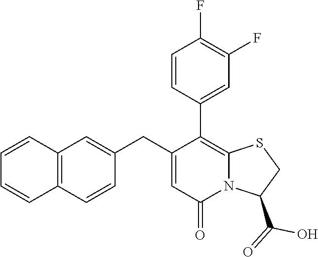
C12=C(C=CC(CC3=CC(=O)N4C(=C3C3=CC(F)=C(F)C=C3)SCC4C(=O)O)=C1)C=CC=C2
